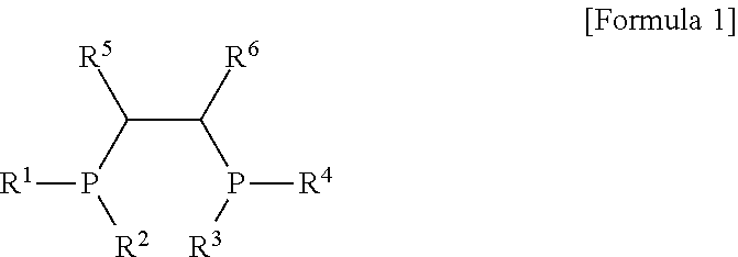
[R2]P(C(C(P([R3])[R4])[R6])[R5])[R1]
